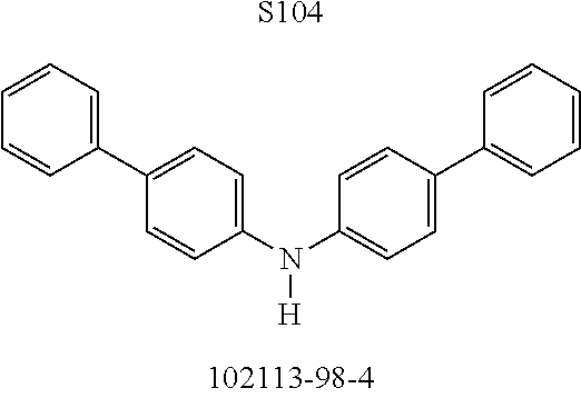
C1(N(C2=CC=C(C3=CC=CC=C3)C=C2)[H])=CC=C(C2=CC=CC=C2)C=C1.[S104]
